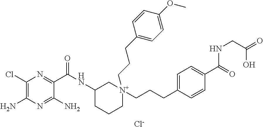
[N+]1(CCCC2=CC=C(OC)C=C2)(CCCC2=CC=C(C(=O)NCC(O)=O)C=C2)CC(NC(=O)C2=NC(Cl)=C(N)N=C2N)CCC1.[Cl-]
